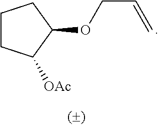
C1CC([OAc])C(OCC=C)C1
